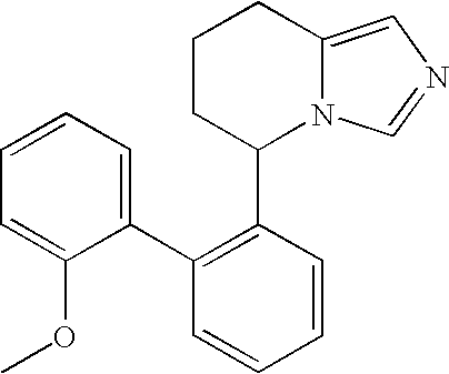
C1CC(C2=C(C3=CC=CC=C3OC)C=CC=C2)N2C(=CN=C2)C1
